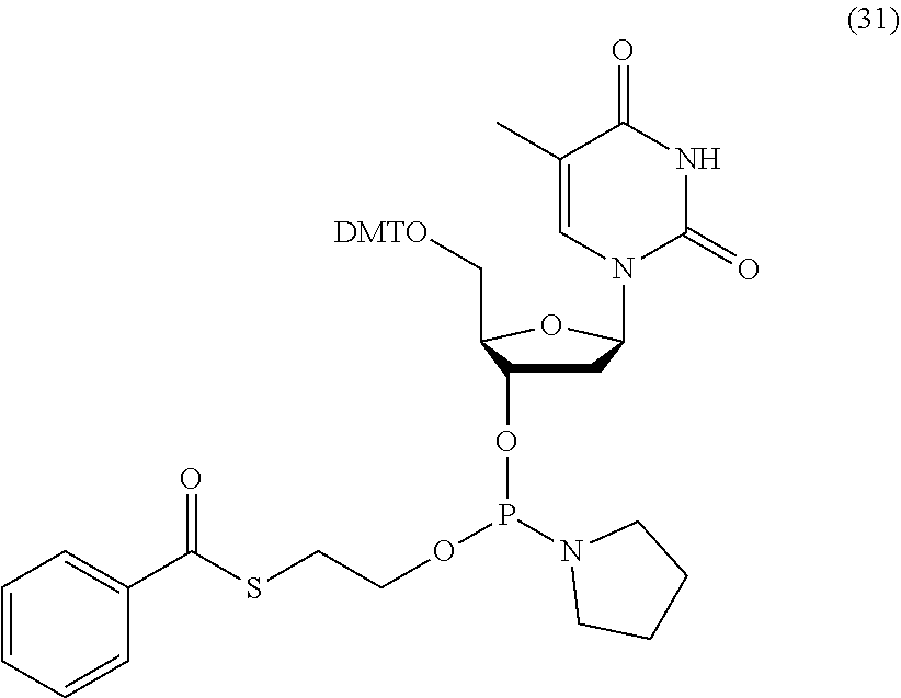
C1C(OP(N2CCCC2)OCCSC(C2=CC=CC=C2)=O)C(C[DMTO])OC1N1C(=O)NC(=O)C(C)=C1
